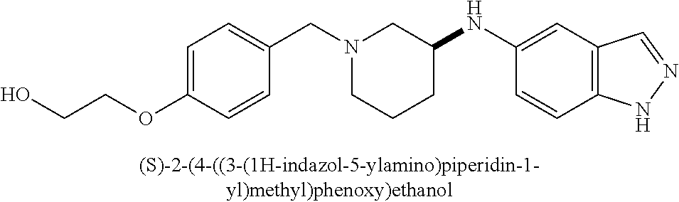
N1(CC2=CC=C(OCCO)C=C2)CCCC(NC2=CC3=C(C=C2)NN=C3)C1
